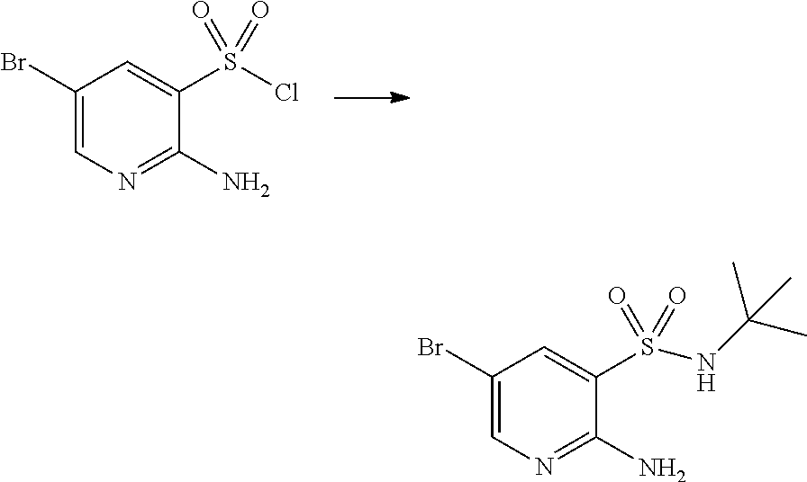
C1=C(Br)C=C(S(Cl)(=O)=O)C(N)=N1.C1=C(Br)C=C(S(NC(C)(C)C)(=O)=O)C(N)=N1
